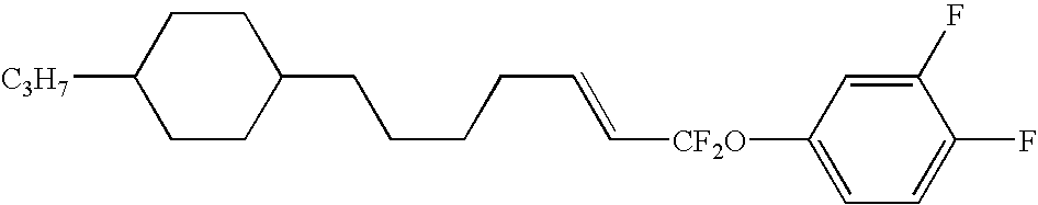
C([CF2O]C1=CC=C(F)C(F)=C1)=CCCCCC1CCC([C3H7])CC1
